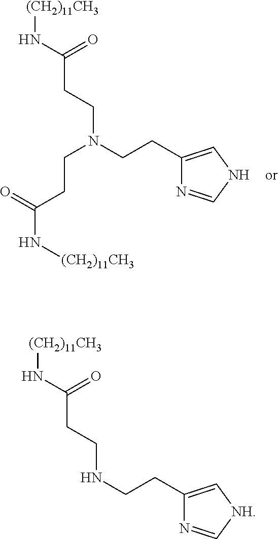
[(CH2)11CH3]NC(CCN(CCC1=CNC=N1)CCC(N[(CH2)11CH3])=O)=O.[(CH2)11CH3]NC(CCNCCC1=C[NH]C=N1)=O
